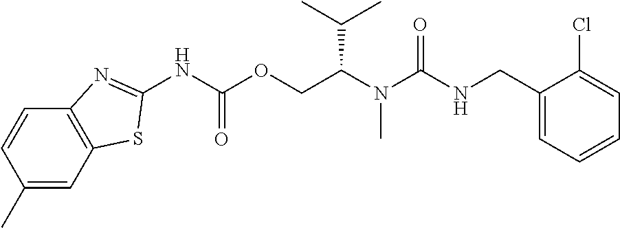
C1(Cl)=CC=CC=C1CNC(N(C(COC(NC1=NC2=C(C=C(C)C=C2)S1)=O)C(C)C)C)=O
